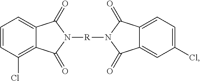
C1=CC(Cl)=C2C(=C1)C(=O)N([R]N1C(=O)C3=CC=C(Cl)C=C3C1=O)C2=O
